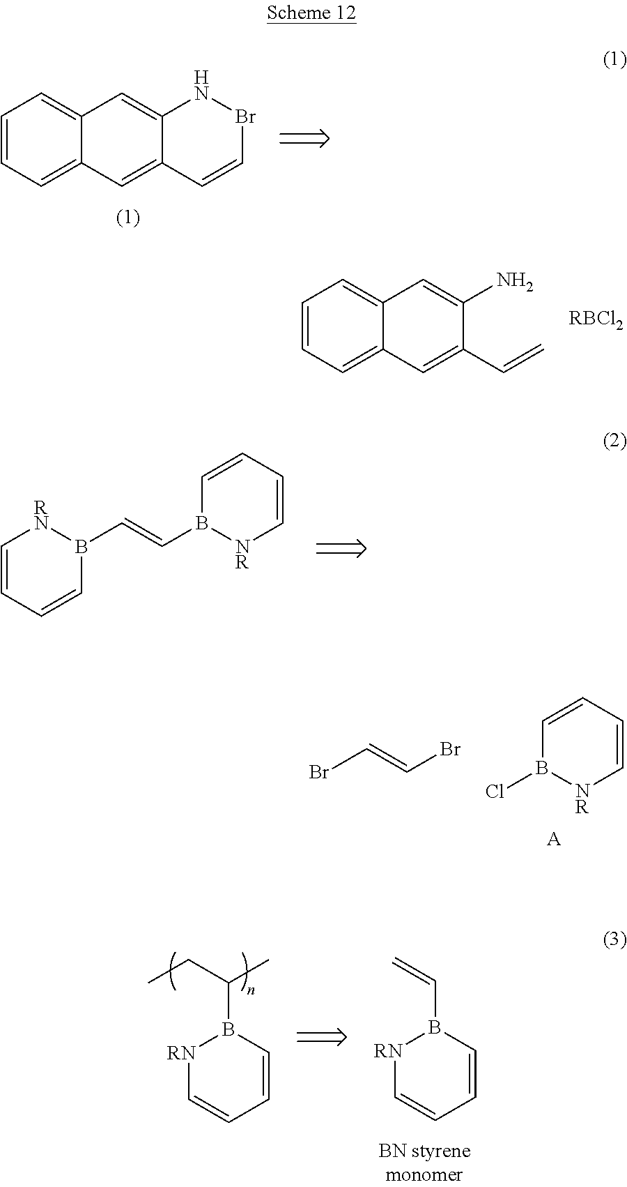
C1=CC=C2C(=C1)C=C(N)C(C=C)=C2.[RBCl2].C1=CC=C2C(=C1)C=C1C(=C2)C=CBrN1.C1=CC=CB(C=CB2[NR]C=CC=C2)[RN]1.C1=CC=C[NR]B1Cl.[A].BrC=CBr.[RN]1C=CC=CB1C(C)CC.[RN]1C=CC=CB1C=C
